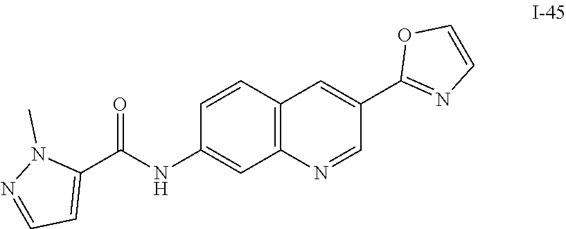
C(C1=CC=NN1C)(=O)NC1=CC2=C(C=C1)C=C(C1=NC=CO1)C=N2
